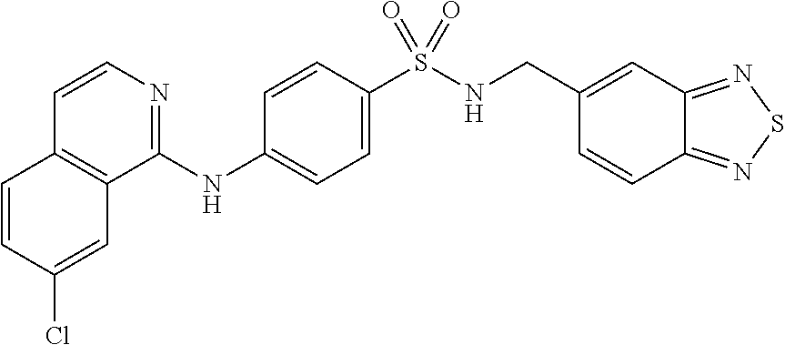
C1=CC(Cl)=CC2=C1C=CN=C2NC1=CC=C(S(NCC2=CC3=NSN=C3C=C2)(=O)=O)C=C1
